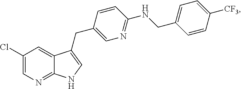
C1(Cl)=CN=C2C(=C1)C(CC1=CN=C(NCC3=CC=C([CF3])C=C3)C=C1)=CN2
